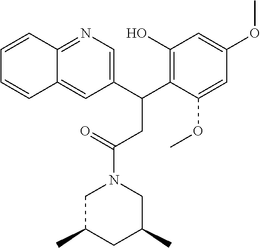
C1(C(C2=C(O)C=C(OC)C=C2OC)CC(N2CC(C)CC(C)C2)=O)=CN=C2C(=C1)C=CC=C2
